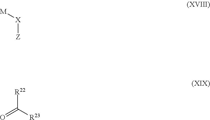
[M][X][Z].[R22]C(=O)[R23]
